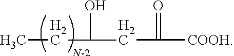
CCC(O)CC(=O)[COOH]
